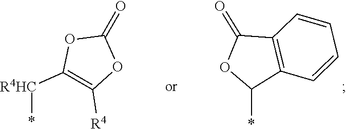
C1([R4])=C([R4HC]*)OC(=O)O1.C12=C(C(*)OC1=O)C=CC=C2
